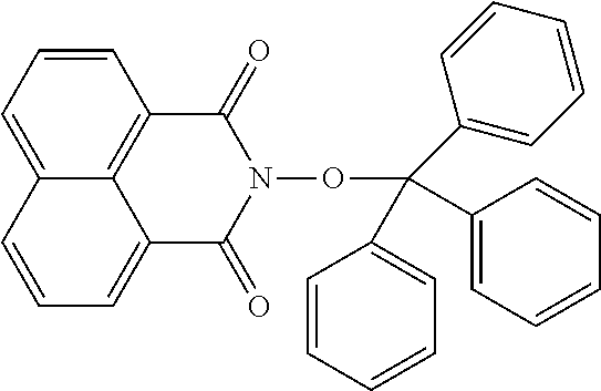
C1=C2C3=C(C=C1)C(=O)N(OC(C1=CC=CC=C1)(C1=CC=CC=C1)C1=CC=CC=C1)C(=O)C3=CC=C2
